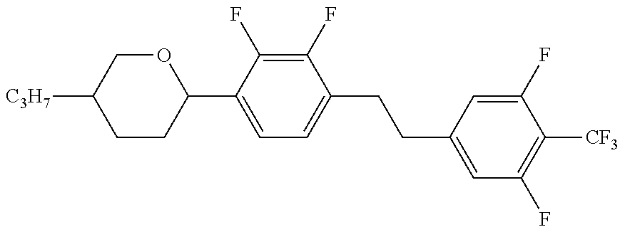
C1CC(C2=CC=C(CCC3=CC(F)=C([CF3])C(F)=C3)C(F)=C2F)OCC1[C3H7]
